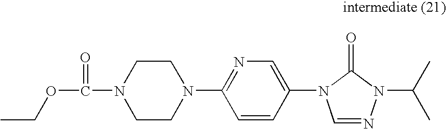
C1CN(C2=NC=C(N3C=NN(C(C)C)C3=O)C=C2)CCN1C(OCC)=O
